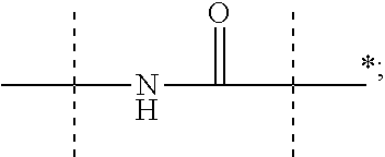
CC(NC(C(C)(C)C)=O)(C)C
